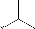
CC(C)*
